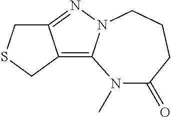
N1(C)C(=O)CCCN2C1=C1C(=N2)CSC1
